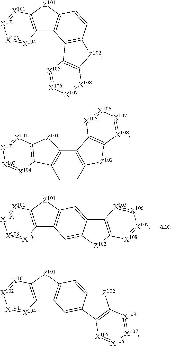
C12=C([Z101]C3=C1C1=C(C=C3)[Z102]C3=C1[X105]=[X106][X107]=[X108]3)[X101]=[X102][X103][X104]2.C1=CC2=C(C3=C1C1=C([Z101]3)[X101][X102][X103]=[X104]1)C1=C([Z102]2)[X108]=[X107][X106][X105]1.C12=C([Z101]C3=C1C=C1C(=C3)C3=C([Z102]1)[X108]=[X107][X106]=[X105]3)[X101]=[X102][X103][X104]2.C12=C([Z101]C3=C1C=C1C(=C3)[Z102]C3=C1[X105]=[X106][X107]=[X108]3)[X101]=[X102][X103][X104]2
